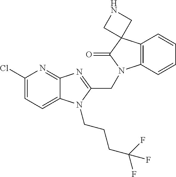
C12=C(C=CC=C1)N(CC1=NC3=NC(Cl)=CC=C3N1CCCC(F)(F)F)C(=O)C21CNC1
